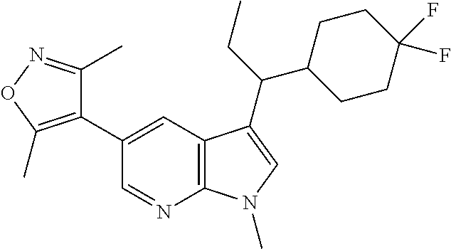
C1(C2=CC3=C(N=C2)N(C)C=C3C(C2CCC(F)(F)CC2)CC)=C(C)ON=C1C
